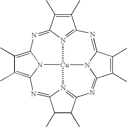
N1=C2N3C(=NC4=N5C(=NC6=C(C)C(C)=C7N6[Cu]35N3=C1C(C)=C(C)C3=N7)C(C)C4C)C(C)=C2C
